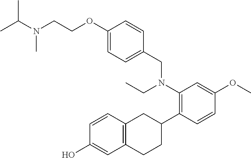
CC(N(C)CCOC1=CC=C(CN(C2=C(C3CC4=C(CC3)C=C(O)C=C4)C=CC(OC)=C2)CC)C=C1)C
